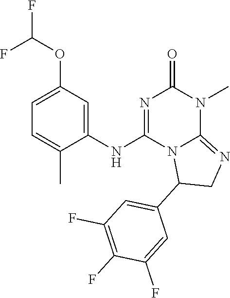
C1=C(OC(F)F)C=C(NC2=NC(=O)N(C)C3=NCC(C4=CC(F)=C(F)C(F)=C4)N23)C(C)=C1
